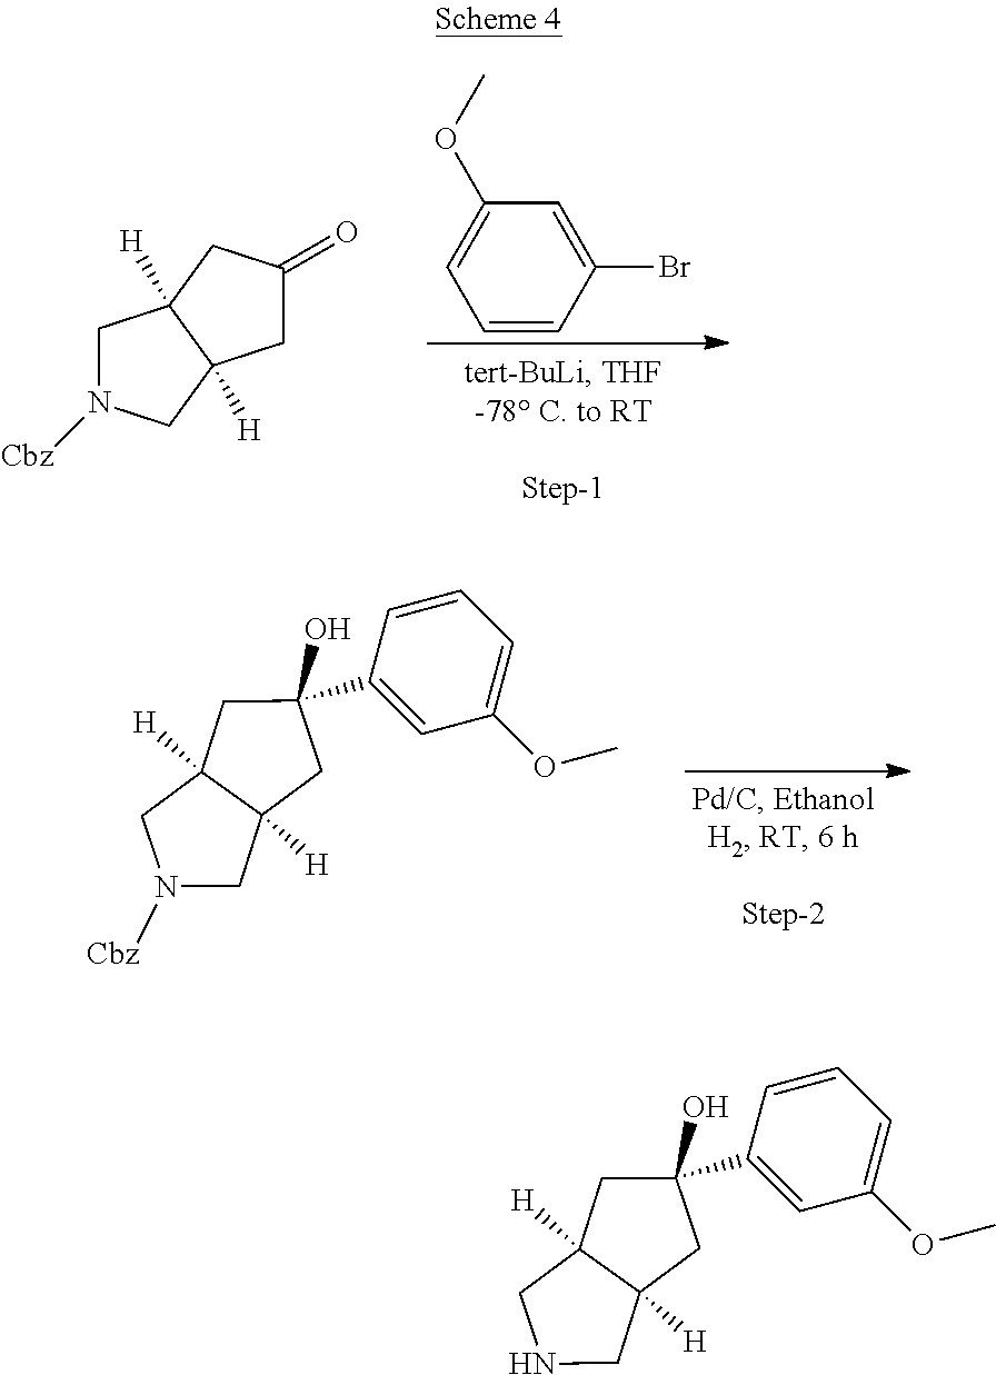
C1=CC(Br)=CC(OC)=C1.C1C(=O)CC2([H])C1([H])CN([Cbz])C2.C1C(C2=CC(OC)=CC=C2)(O)CC2([H])C1([H])CN([Cbz])C2.C1C(C2=CC(OC)=CC=C2)(O)CC2([H])C1([H])CNC2
